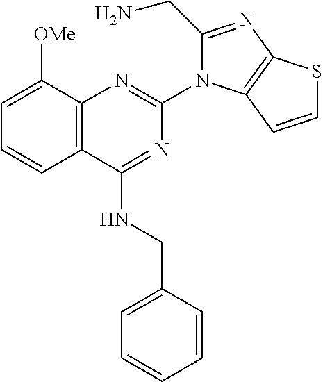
C12=C(C([OMe])=CC=C1)N=C(N1C(CN)=NC3=C1C=CS3)N=C2NCC1=CC=CC=C1
